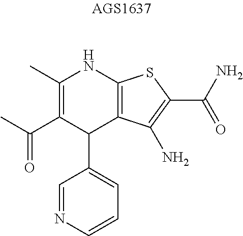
CC(=O)C1=C(C)NC2=C(C1C1=CC=CN=C1)C(N)=C(C(N)=O)S2
